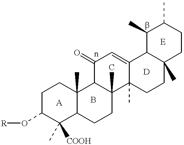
C1C(O[R])C(C)([COOH])C2C(C)(C1)C1C(C)(CC2)C2(C)C(=CC1=O)C1C(C)(CC2)CCC(C)C1C
